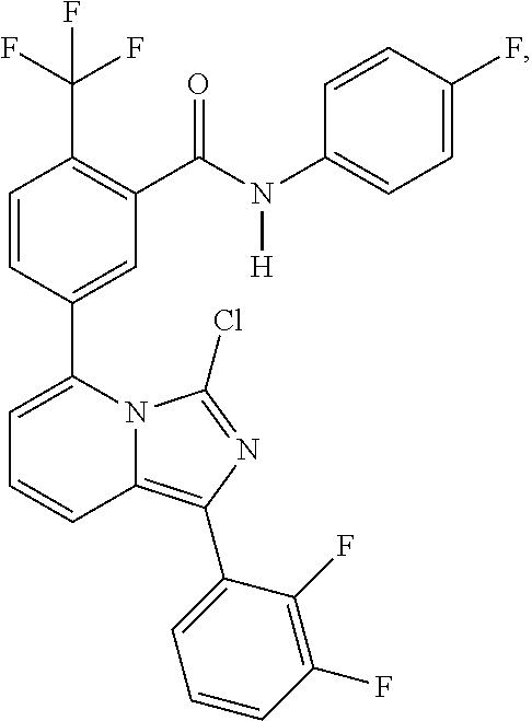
C1=CC(C2=CC=CC3=C(C4=CC=CC(F)=C4F)N=C(Cl)N23)=CC(C(N(C2=CC=C(F)C=C2)[H])=O)=C1C(F)(F)F
